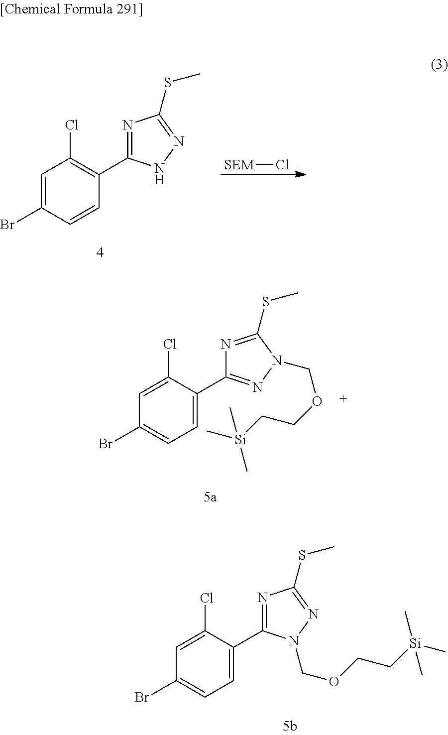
C1=C(Br)C=CC(C2=NC(SC)=NN2)=C1Cl.[SEM]Cl.C1=C(Cl)C(C2=NC(SC)=NN2COCC[Si](C)(C)C)=CC=C1Br.C1=C(Cl)C(C2=NN(COCC[Si](C)(C)C)C(SC)=N2)=CC=C1Br
